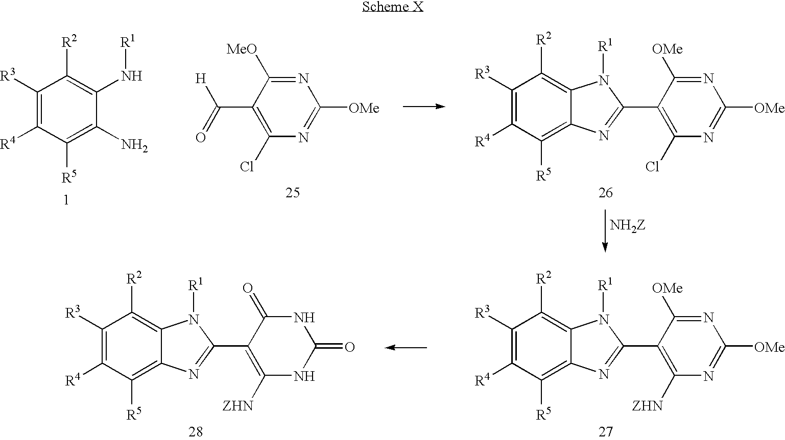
C1([R3])=C([R4])C([R5])=C(N)C(N[R1])=C1[R2].N1=C([MeO])C(C(=O)[H])=C(Cl)N=C1[OMe].N1=C([OMe])C(C2=NC3=C([R5])C([R4])=C([R3])C([R2])=C3N2[R1])=C(Cl)N=C1[OMe].N1=C([OMe])C(C2=NC3=C([R5])C([R4])=C([R3])C([R2])=C3N2[R1])=C([ZHN])N=C1[OMe].N1C(=O)C(C2=NC3=C([R5])C([R4])=C([R3])C([R2])=C3N2[R1])=C([ZHN])NC1=O
